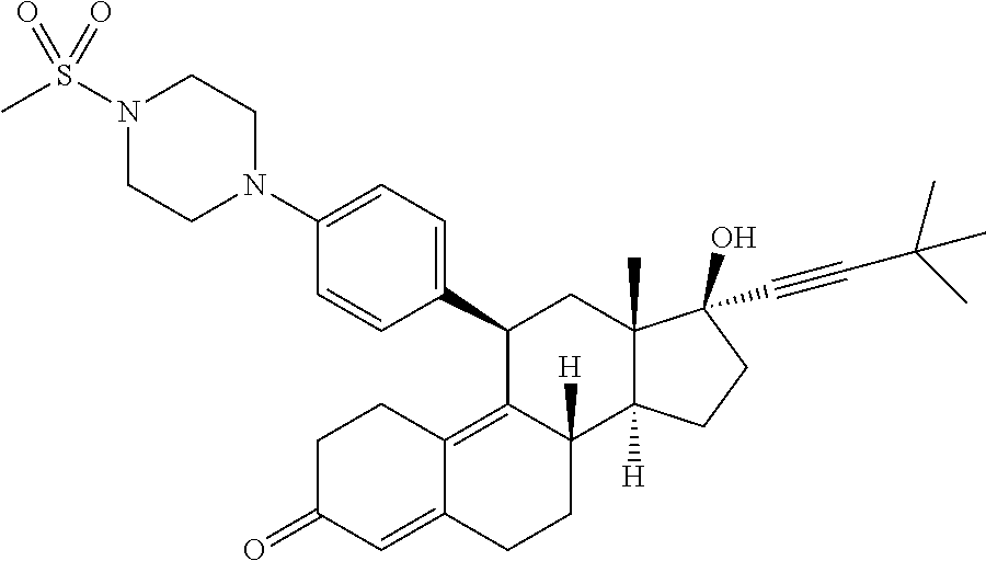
C1(C2=CC=C(N3CCN(S(C)(=O)=O)CC3)C=C2)C2=C3C(=CC(=O)CC3)CCC2([H])C2([H])C(C)(C1)C(C#CC(C)(C)C)(O)CC2
